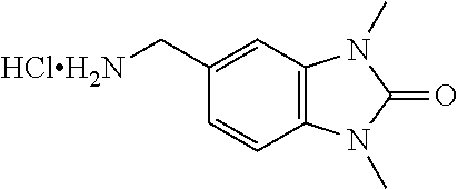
C12=C(C=C(C[HClH2N])C=C1)N(C)C(=O)N2C
